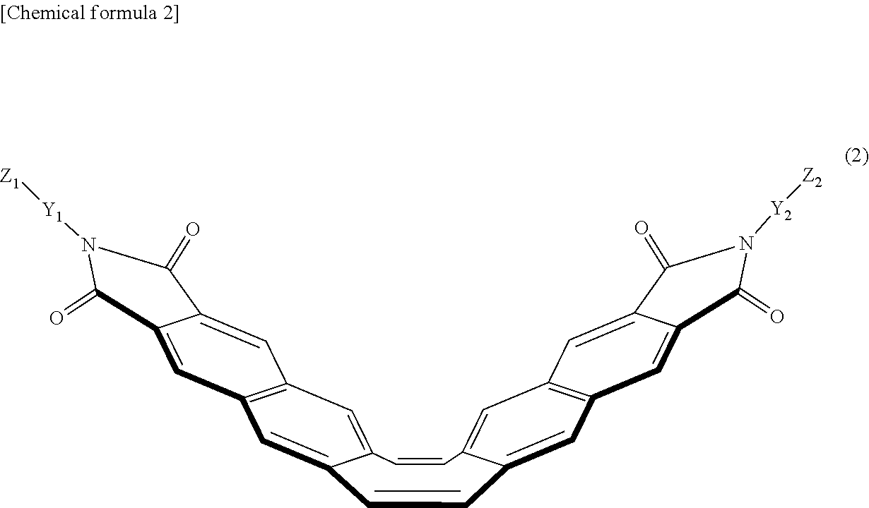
C1=CC2=CC3=C(C=C4C(=C3)C(=O)N([Y2][Z2])C4=O)C=C2C=CC2=CC3=C(C=C4C(=C3)C(=O)N([Y1][Z1])C4=O)C=C12
